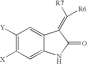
C1([Y])=C([X])C=C2C(=C1)C(=C([R7])[R6])C(=O)N2
